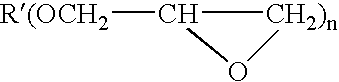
O1[CH2)n]C1[R(OCH2]
